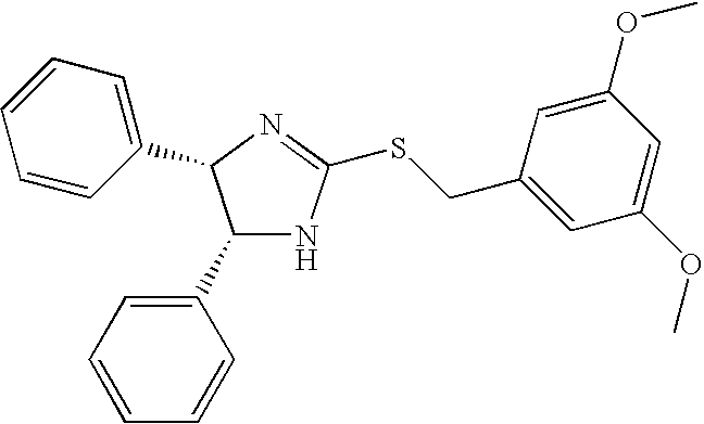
C1(C2=CC=CC=C2)NC(SCC2=CC(OC)=CC(OC)=C2)=NC1C1=CC=CC=C1
